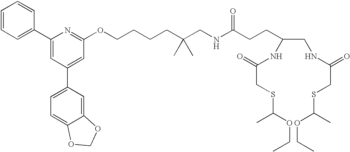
C1(C2=CC=CC=C2)=CC(C2=CC=C3C(=C2)OCO3)=CC(OCCCCC(CNC(CCC(NC(=O)CSC(OCC)C)CNC(=O)CSC(OCC)C)=O)(C)C)=N1
